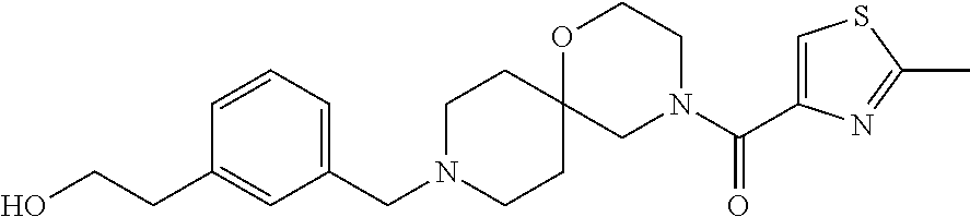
C1CC2(CCN1CC1=CC=CC(CCO)=C1)CN(C(C1=CSC(C)=N1)=O)CCO2
